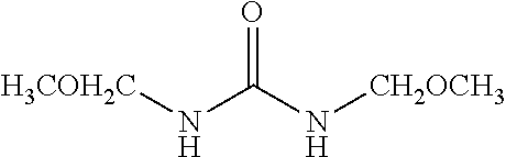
[H3COH2C]NC(N[CH2OCH3])=O
